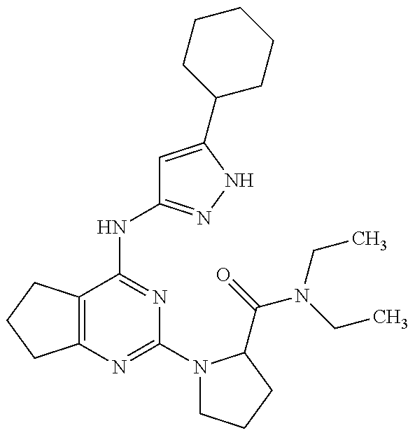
C12=C(CCC1)C(NC1=NNC(C3CCCCC3)=C1)=NC(N1CCCC1C(=O)N(CC)CC)=N2
